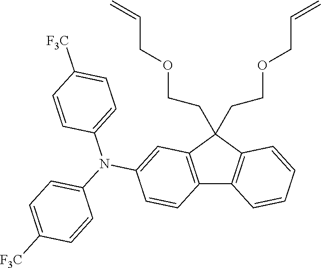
C12=C(C(CCOCC=C)(CCOCC=C)C3=C1C=CC=C3)C=C(N(C1=CC=C([F3C])C=C1)C1=CC=C([F3C])C=C1)C=C2
